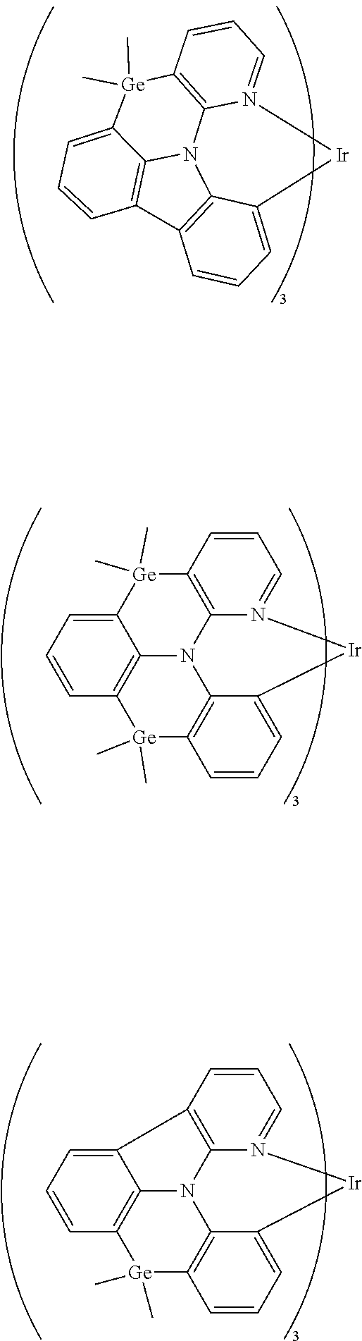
C12=CC=CC3=C1N1C4=C([Ge]2(C)C)C=CC=N4[Ir]C2=CC=CC(=C12)[Ge]3(C)C.C12=C3C(=CC=C1)[Ir]N1=CC=CC4=C1N3C1=C2C=CC=C1[Ge]4(C)C.C12=CC=CC3=C1N1C4=C2C=CC=N4[Ir]C2=CC=CC(=C12)[Ge]3(C)C
